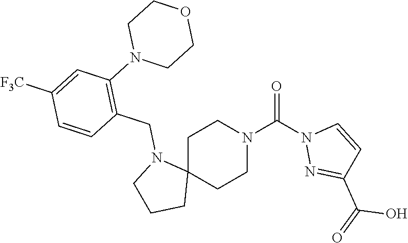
C1C2(CCN(C(N3N=C(C(=O)O)C=C3)=O)C1)N(CC1=C(N3CCOCC3)C=C([F3C])C=C1)CCC2
